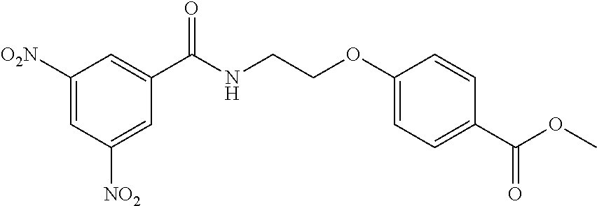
C1(C(NCCOC2=CC=C(C(OC)=O)C=C2)=O)=CC([O2N])=CC([NO2])=C1
